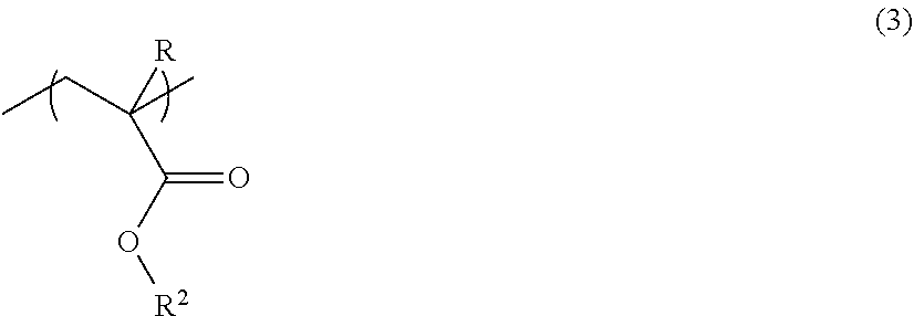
CCC(C)([R])C(O[R2])=O
